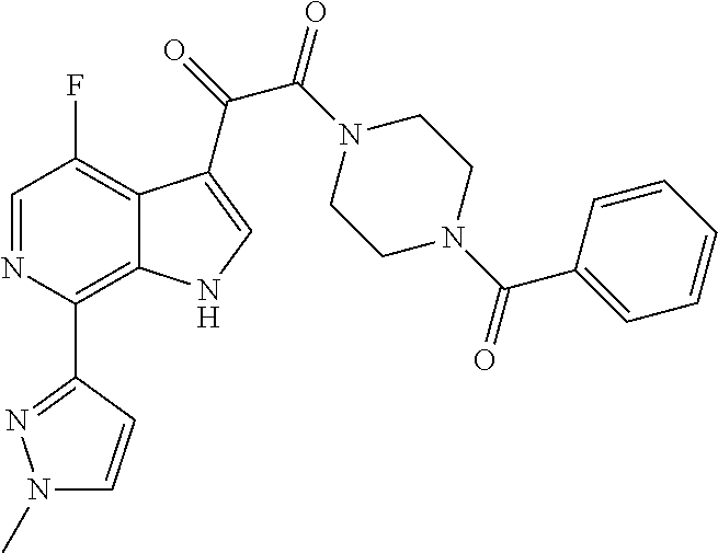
C1=NC(C2=NN(C)C=C2)=C2C(=C1F)C(C(=O)C(N1CCN(C(C3=CC=CC=C3)=O)CC1)=O)=CN2
